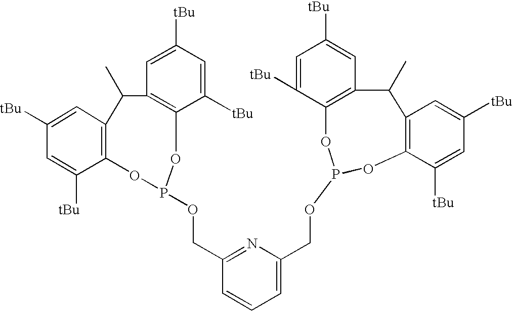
C1([tBu])=CC2=C(C([tBu])=C1)OP(OCC1=NC(COP3OC4=C(C=C([tBu])C=C4[tBu])C(C)C4=C(C([tBu])=CC([tBu])=C4)O3)=CC=C1)OC1=C(C=C([tBu])C=C1[tBu])C2C
